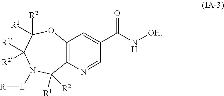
C12=C(N=CC(C(=O)N[OH])=C1)C([R1])([R2])N([L][R])C([R1])([R2])C([R1])([R2])O2
